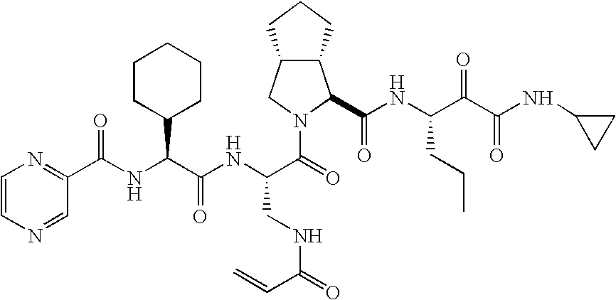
C12C(CCC1)C(C(NC(C(C(NC1CC1)=O)=O)CCC)=O)N(C(=O)C(NC(C(NC(C1=NC=CN=C1)=O)C1CCCCC1)=O)CNC(=O)C=C)C2
